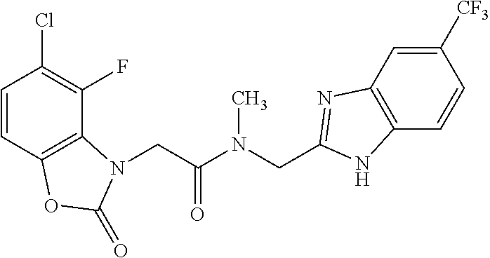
C1=CC2=C(C(F)=C1Cl)N(CC(N(CC1=NC3=C(C=CC([CF3])=C3)N1)C)=O)C(=O)O2
